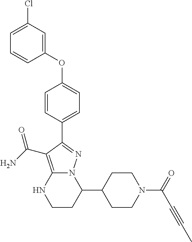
C1(C2CCN(C(=O)C#CC)CC2)N2C(=C(C(N)=O)C(C3=CC=C(OC4=CC(Cl)=CC=C4)C=C3)=N2)NCC1
